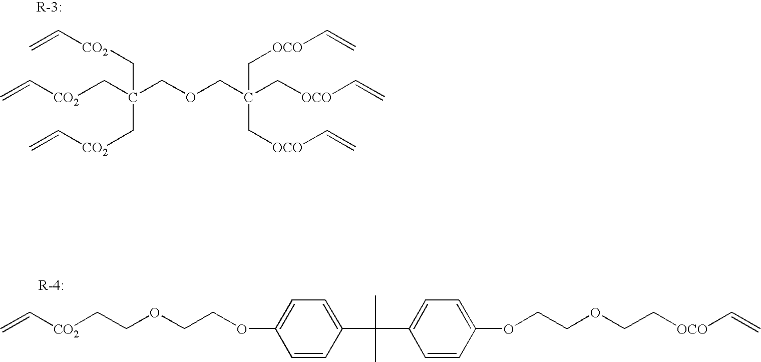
C(COCC(C[OCO]C=C)(C[OCO]C=C)C[OCO]C=C)(C[CO2]C=C)(C[CO2]C=C)C[CO2]C=C.C=C[CO2]CCOCCOC1=CC=C(C(C)(C)C2=CC=C(OCCOCC[OCO]C=C)C=C2)C=C1
